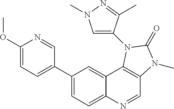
C1(C2=CC=C(OC)N=C2)=CC=C2C(=C1)C1=C(C=N2)N(C)C(=O)N1C1=CN(C)N=C1C
